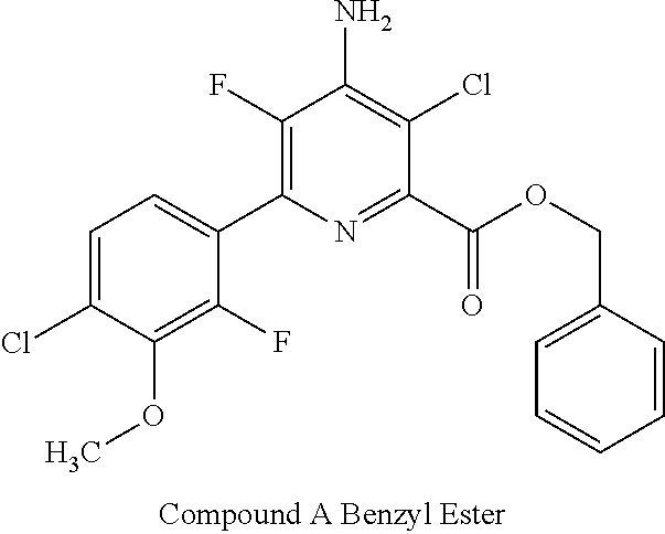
C1(F)=C(C2=CC=C(Cl)C(OC)=C2F)N=C(C(OCC2=CC=CC=C2)=O)C(Cl)=C1N
